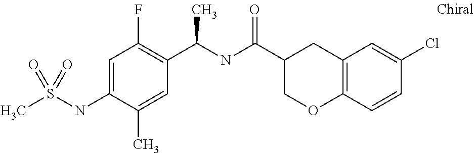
C1=C(NS(C)(=O)=O)C(C)=CC(C(NC(C2COC3=C(C2)C=C(Cl)C=C3)=O)C)=C1F
